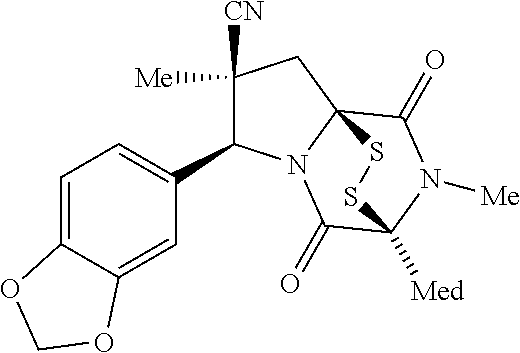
C1([Me])([CN])C(C2=CC=C3C(=C2)OCO3)N2C3(C1)C(=O)N([Me])C([Med])(C2=O)SS3
